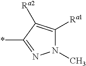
N1(C)C([Ra1])=C([Ra2])C(*)=N1
